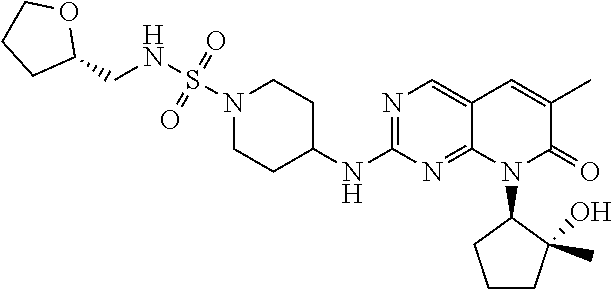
N1(S(NCC2OCCC2)(=O)=O)CCC(NC2=NC=C3C(=N2)N(C2CCCC2(C)O)C(=O)C(C)=C3)CC1
